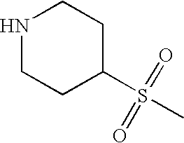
C1CC(S(=O)(=O)C)CCN1
